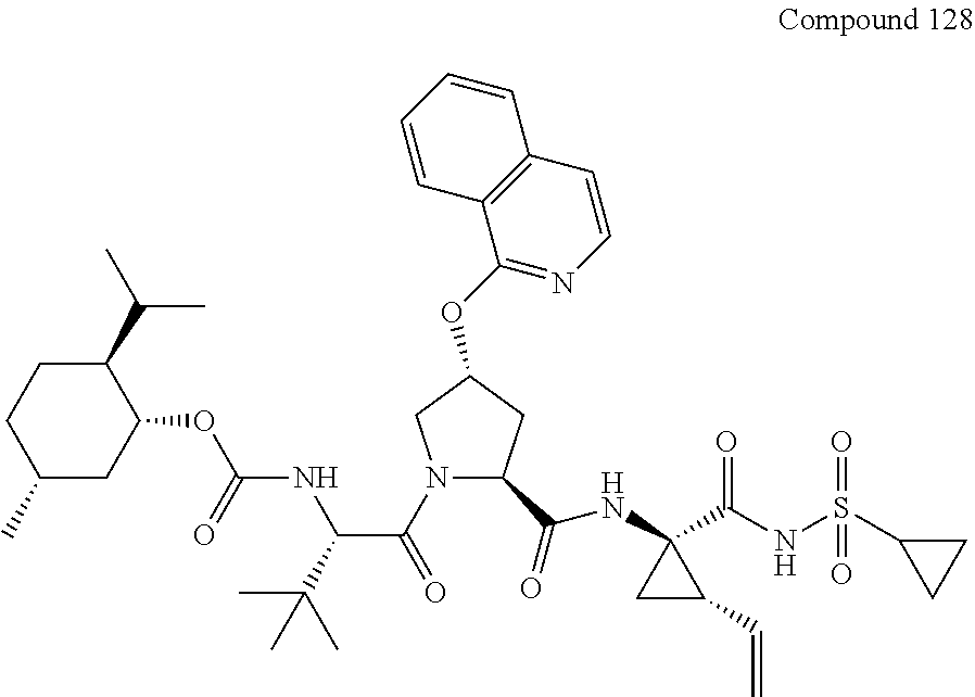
N1(C(=O)C(C(C)(C)C)NC(OC2C(C(C)C)CCC(C)C2)=O)C(C(=O)NC2(C(NS(C3CC3)(=O)=O)=O)CC2C=C)CC(OC2=NC=CC3=C2C=CC=C3)C1
